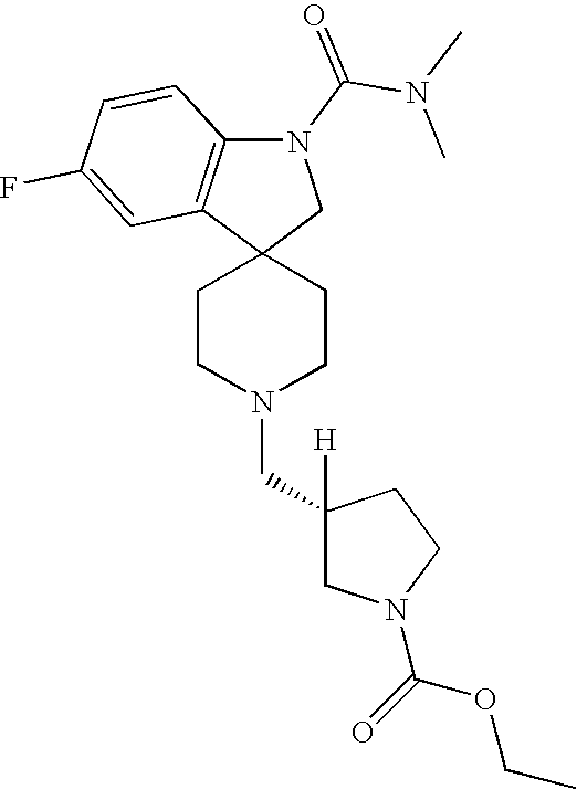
C1CN(CC2([H])CN(C(=O)OCC)CC2)CCC12CN(C(N(C)C)=O)C1=C2C=C(F)C=C1
